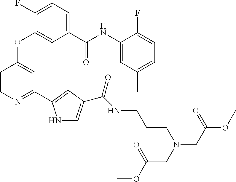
C1=C(C(NC2=CC(C)=CC=C2F)=O)C=C(OC2=CC(C3=CC(C(NCCCN(CC(=O)OC)CC(=O)OC)=O)=CN3)=NC=C2)C(F)=C1
